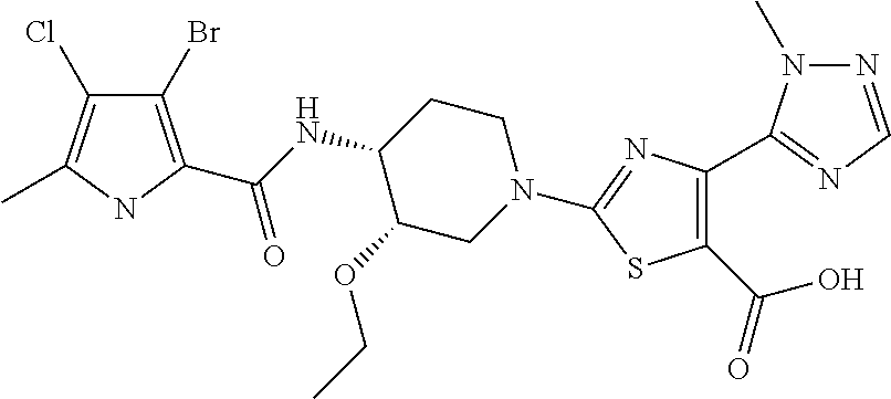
C1(Br)=C(C(NC2C(OCC)CN(C3=NC(C4=NC=NN4C)=C(C(O)=O)S3)CC2)=O)NC(C)=C1Cl
